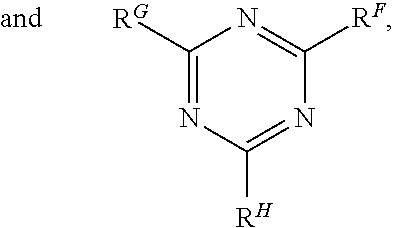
C1([RG])=NC([RH])=NC([RF])=N1
